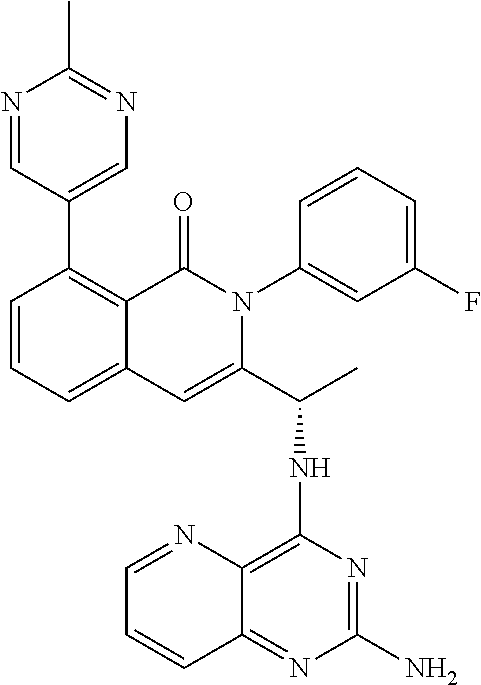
C12=CC=CC(C3=CN=C(C)N=C3)=C1C(=O)N(C1=CC(F)=CC=C1)C(C(NC1=C3C(=NC(N)=N1)C=CC=N3)C)=C2
